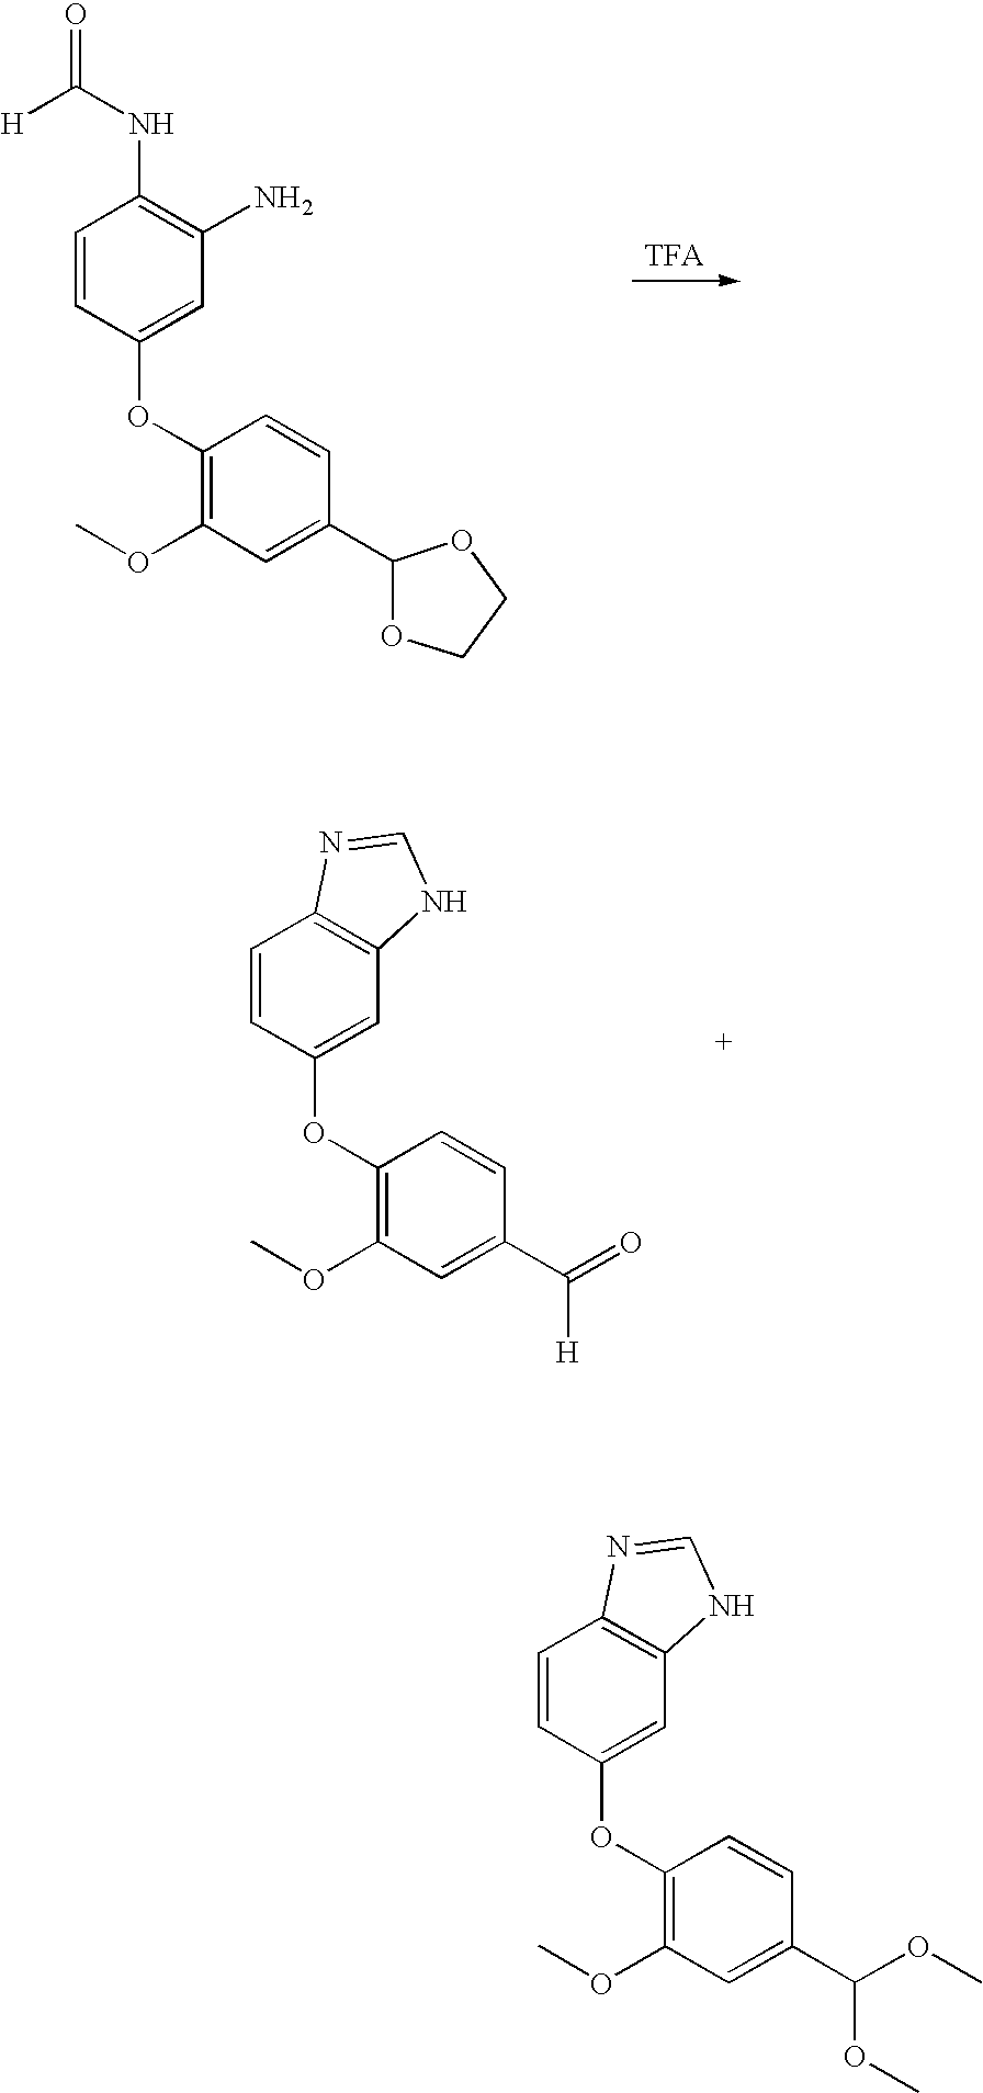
C1=CC(OC2=C(OC)C=C(C3OCCO3)C=C2)=CC(N)=C1NC(=O)[H].C1=CC(OC2=C(OC)C=C(C(=O)[H])C=C2)=CC2=C1N=CN2.C1=CC(OC2=C(OC)C=C(C(OC)OC)C=C2)=CC2=C1N=CN2
